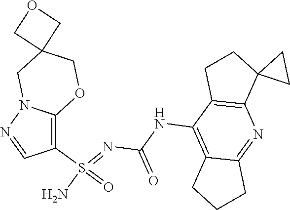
C(NC1=C2C(=NC3=C1CCC31CC1)CCC2)(N=S(N)(=O)C1=C2N(N=C1)CC1(CO2)COC1)=O
